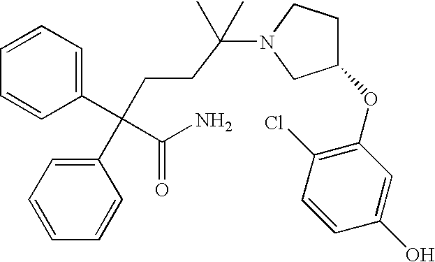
C1=CC=C(C(CCC(N2CC(OC3=C(Cl)C=CC(O)=C3)CC2)(C)C)(C2=CC=CC=C2)C(=O)N)C=C1
